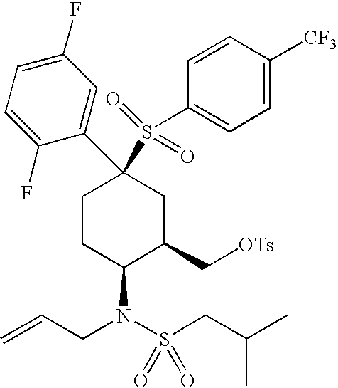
C1CC(N(S(CC(C)C)(=O)=O)CC=C)C(C[OTs])CC1(C1=CC(F)=CC=C1F)S(C1=CC=C([CF3])C=C1)(=O)=O
